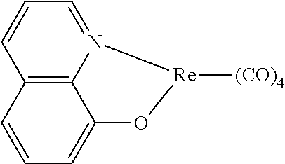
C1=CC2=C3N(=C1)[Re]([(CO)4])OC3=CC=C2
